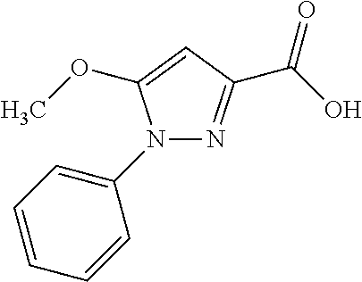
N1=C(C(O)=O)C=C(OC)N1C1=CC=CC=C1
